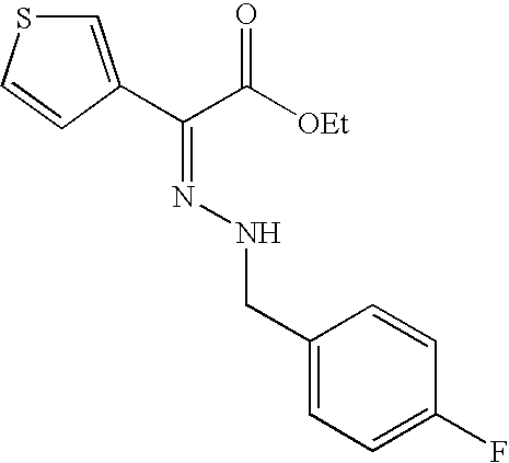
C1(CNN=C(C([OEt])=O)C2=CSC=C2)=CC=C(F)C=C1
